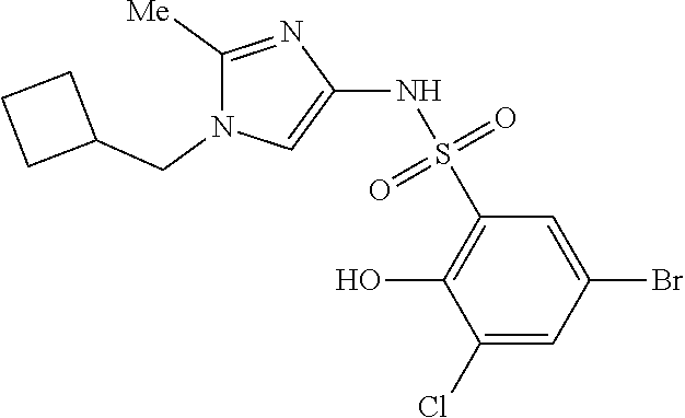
C1(O)=C(S(NC2=CN(CC3CCC3)C([Me])=N2)(=O)=O)C=C(Br)C=C1Cl
